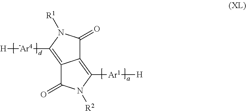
C12=C([Ar1][H])N([R2])C(=O)C1=C([Ar4][H])N([R1])C2=O
